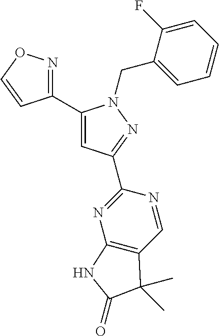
C1(C2=CC(C3=NC4=C(C=N3)C(C)(C)C(=O)N4)=NN2CC2=CC=CC=C2F)=NOC=C1
